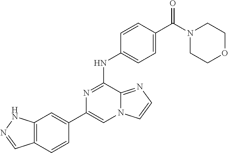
C1(C2=CC3=C(C=C2)C=NN3)=CN2C(=NC=C2)C(NC2=CC=C(C(N3CCOCC3)=O)C=C2)=N1
